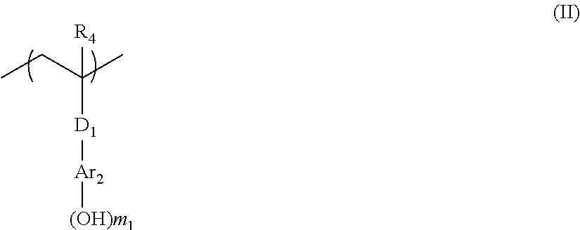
C([D1][Ar2][(OH)m1])(CC)(C)[R4]
